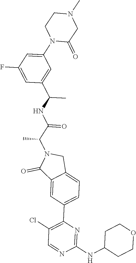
C1(NC2CCOCC2)=NC(C2=CC=C3C(=C2)C(=O)N(C(C(NC(C2=CC(N4C(=O)CN(C)CC4)=CC(F)=C2)C)=O)C)C3)=C(Cl)C=N1
